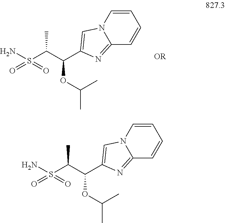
C1=CN2C(=NC(C(C(S(N)(=O)=O)C)OC(C)C)=C2)C=C1.C1=CN2C(=NC(C(C(S(N)(=O)=O)C)OC(C)C)=C2)C=C1
